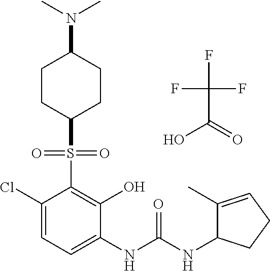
C1(Cl)=CC=C(NC(NC2C(C)=CCC2)=O)C(O)=C1S(=O)(=O)C1CCC(N(C)C)CC1.FC(F)(F)C(=O)O
